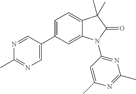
C12=CC(C3=CN=C(C)N=C3)=CC=C1C(C)(C)C(=O)N2C1=NC(C)=NC(C)=C1
